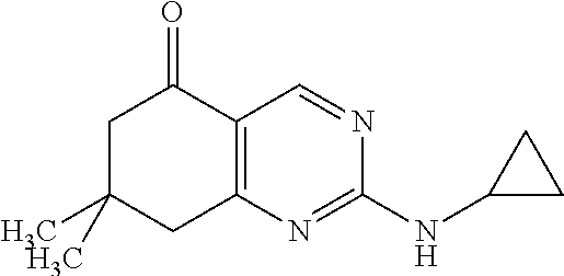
CC1(C)CC2=C(C(=O)C1)C=NC(NC1CC1)=N2
